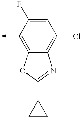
C1(->C)=C2C(=C(Cl)C=C1F)N=C(C1CC1)O2
